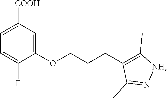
C1=C(OCCCC2=C(C)[NH]N=C2C)C(F)=CC=C1[COOH]
